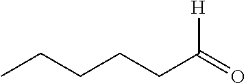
CCCCCC(=O)[H]
